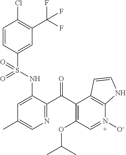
C1=CC(S(NC2=CC(C)=CN=C2C(C2=C(OC(C)C)C=N([O-])C3=C2C=CN3)=O)(=O)=O)=CC(C(F)(F)F)=C1Cl
